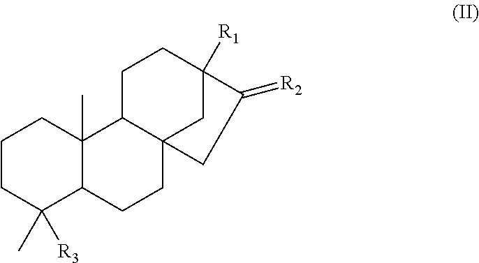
C1CC([R3])(C)C2C(C)(C1)C1C3(CC2)CC([R1])(CC1)C(=[R2])C3
